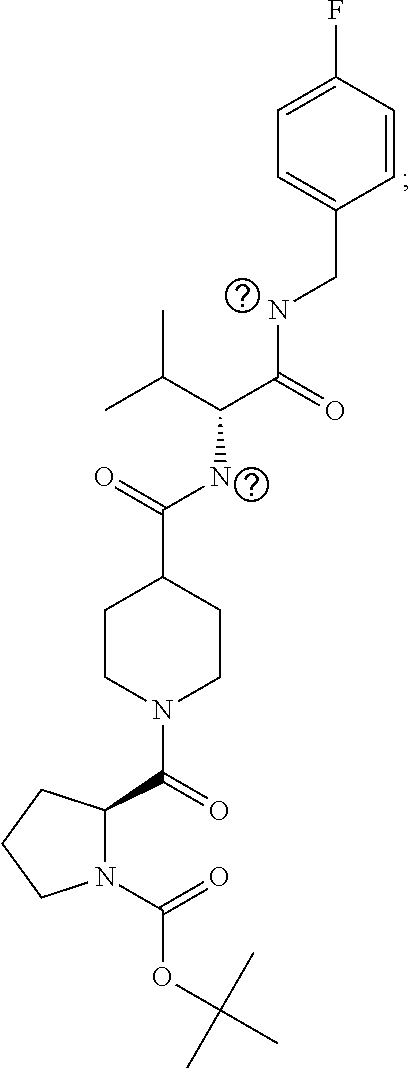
C1=C(F)C=CC(CNC(=O)C(C(C)C)NC(=O)C2CCN(C(C3N(C(=O)OC(C)(C)C)CCC3)=O)CC2)=C1
